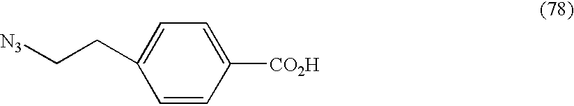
C1([CO2H])=CC=C(CC[N3])C=C1
